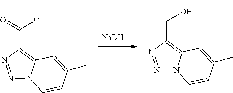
[NaBH4].N1=NC(C(OC)=O)=C2N1C=CC(C)=C2.N1=NC(CO)=C2N1C=CC(C)=C2
